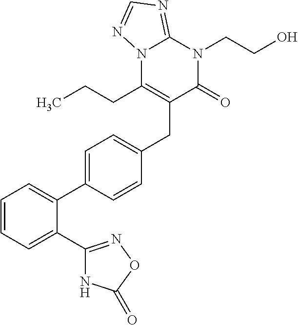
C1=CC=C(C2=NOC(=O)N2)C(C2=CC=C(CC3=C(CCC)N4C(=NC=N4)N(CCO)C3=O)C=C2)=C1
